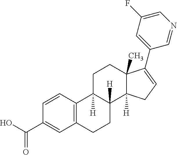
C1=CC(C(O)=O)=CC2=C1C1([H])C([H])(CC2)C2([H])C(C)(CC1)C(C1=CC(F)=CN=C1)=CC2
